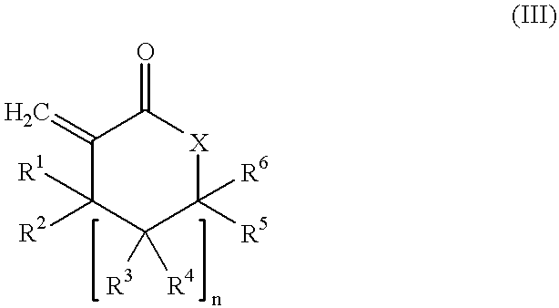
C1(=C)C([R2])([R1])C([R4])([R3])C([R5])([R6])[X]C1=O
